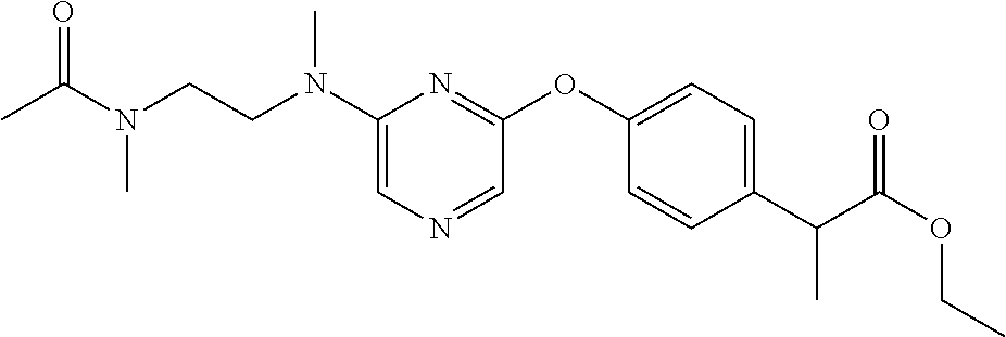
C1(N(CCN(C)C(=O)C)C)=CN=CC(OC2=CC=C(C(C(OCC)=O)C)C=C2)=N1
